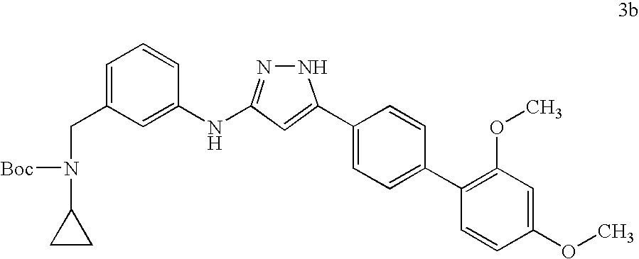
[Boc]N(C1CC1)CC1=CC=CC(NC2=NNC(C3=CC=C(C4=C(OC)C=C(OC)C=C4)C=C3)=C2)=C1
